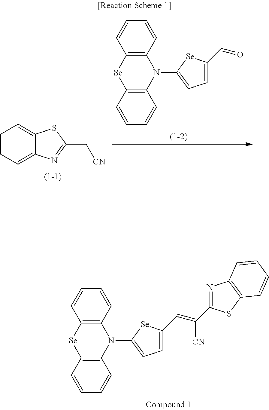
C1CC=C2C(=C1)SC(C[CN])=N2.C12=C(N(C3=CC=C(C=O)[Se]3)C3=C([Se]1)C=CC=C3)C=CC=C2.C12=C(N(C3=CC=C(C=C(C4=NC5=C(S4)C=CC=C5)[CN])[Se]3)C3=C([Se]1)C=CC=C3)C=CC=C2
